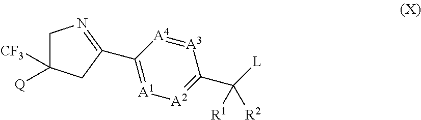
C1C([CF3])([Q])CC(C2=[A1][A2]=C(C([L])([R1])[R2])[A3]=[A4]2)=N1
